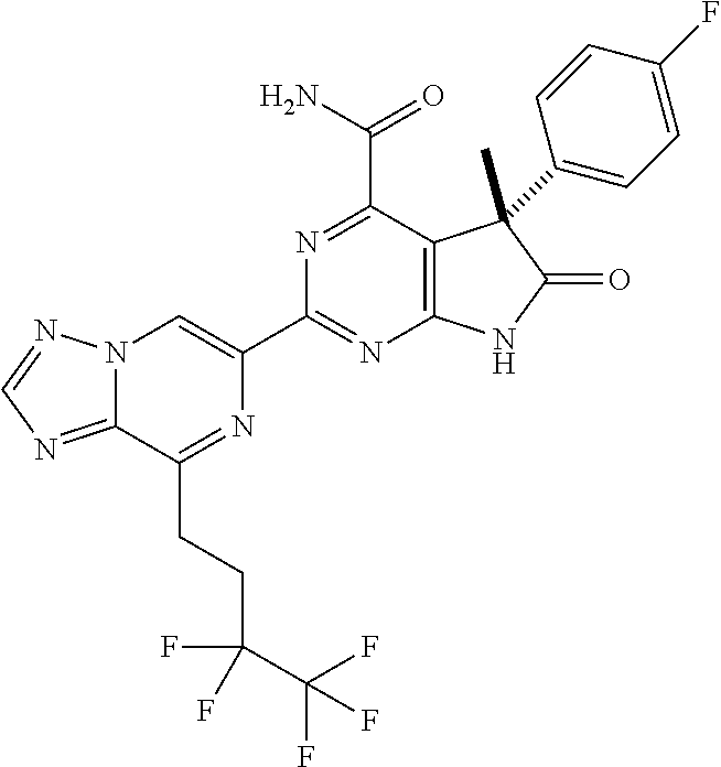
C12=NC=NN1C=C(C1=NC3=C(C(C(N)=O)=N1)C(C)(C1=CC=C(F)C=C1)C(=O)N3)N=C2CCC(C(F)(F)F)(F)F
